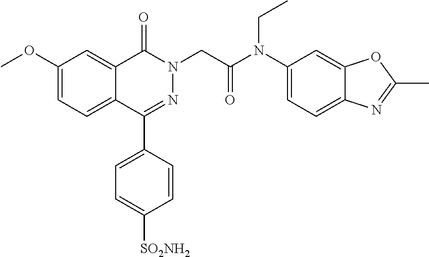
C1(OC)=CC=C2C(=C1)C(=O)N(CC(N(C1=CC=C3C(=C1)OC(C)=N3)CC)=O)N=C2C1=CC=C([SO2NH2])C=C1
